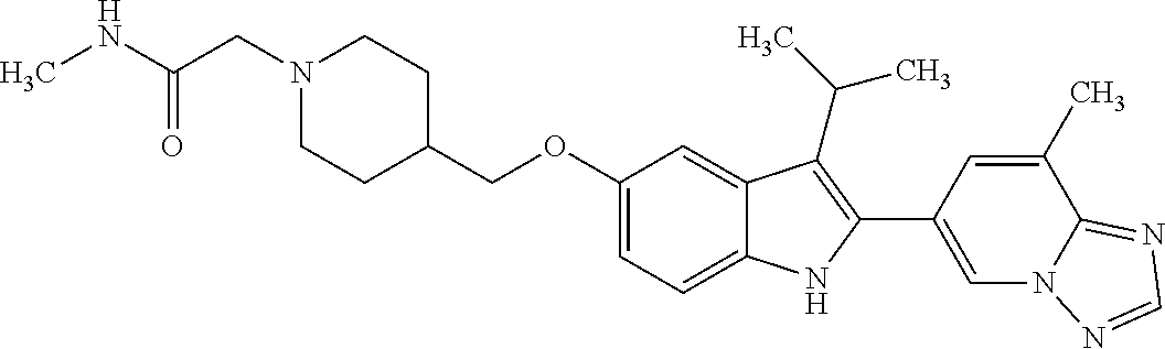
C(OC1=CC=C2C(=C1)C(C(C)C)=C(C1=CN3C(=NC=N3)C(C)=C1)N2)C1CCN(CC(NC)=O)CC1
